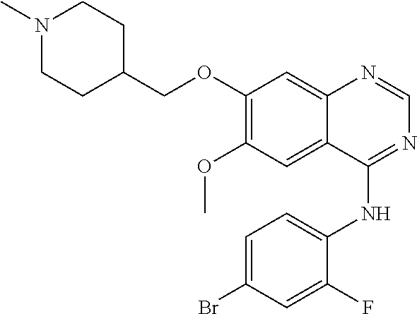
N1(C)CCC(COC2=C(OC)C=C3C(=C2)N=CN=C3NC2=CC=C(Br)C=C2F)CC1
